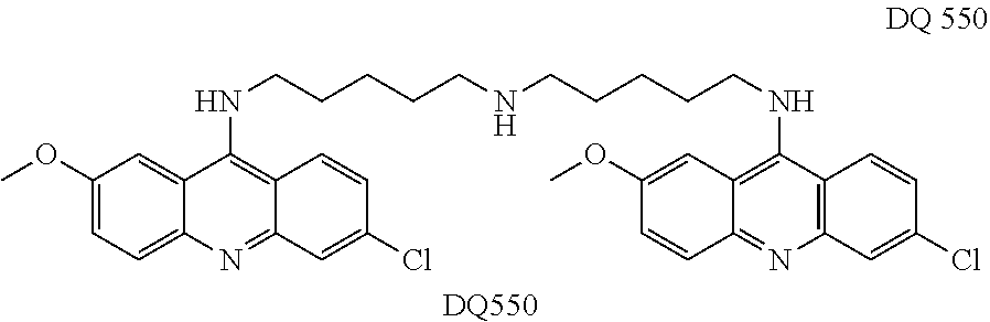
[DQ550].C12=NC3=CC=C(OC)C=C3C(NCCCCCNCCCCCNC3=C4C(=NC5=C3C=CC(Cl)=C5)C=CC(OC)=C4)=C1C=CC(Cl)=C2
